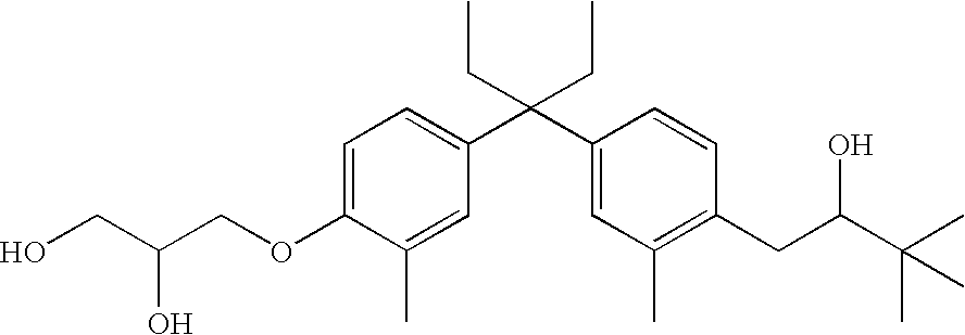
C1=C(OCC(CO)O)C(C)=CC(C(C2=CC(C)=C(CC(O)C(C)(C)C)C=C2)(CC)CC)=C1
